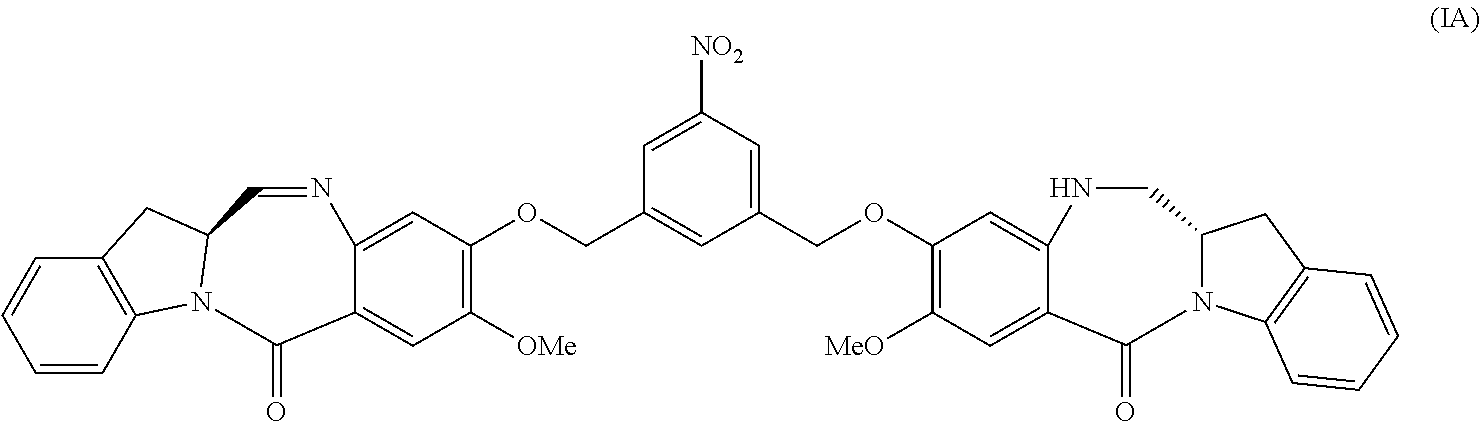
C1=CC2=C(C=C1)CC1C=NC3=CC(OCC4=CC(COC5=C([MeO])C=C6C(=C5)NCC5N(C6=O)C6=C(C5)C=CC=C6)=CC([NO2])=C4)=C([OMe])C=C3C(=O)N21
